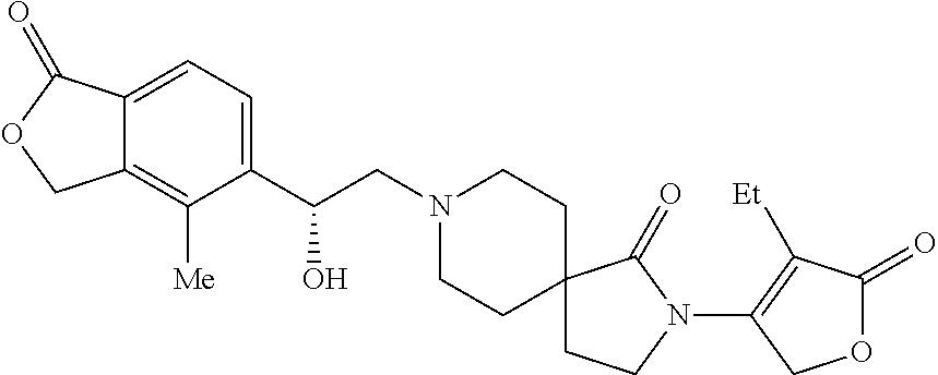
C1(C(CN2CCC3(CC2)CCN(C2=C([Et])C(=O)OC2)C3=O)O)=CC=C2C(=C1[Me])COC2=O
